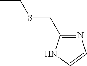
CCSCC1=NC=CN1
